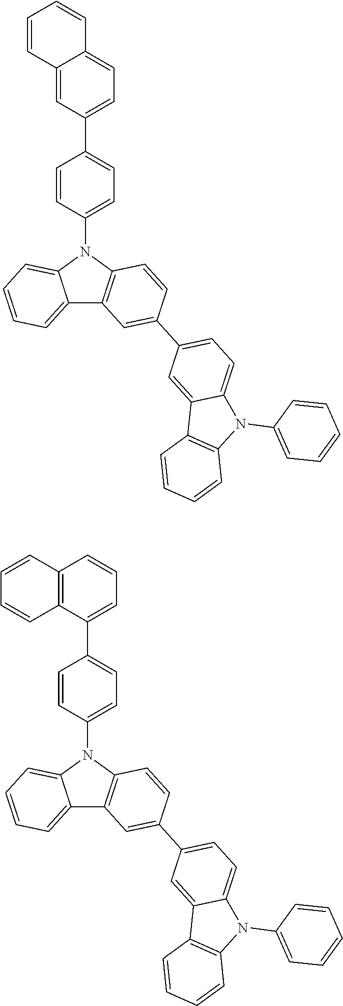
C12=CC=CC=C1N(C1=CC=C(C3=CC=C4C(=C3)C=CC=C4)C=C1)C1=C2C=C(C2=CC=C3C(=C2)C2=C(N3C3=CC=CC=C3)C=CC=C2)C=C1.C12=CC=CC=C1N(C1=CC=C(C3=CC=CC4=C3C=CC=C4)C=C1)C1=C2C=C(C2=CC=C3C(=C2)C2=C(N3C3=CC=CC=C3)C=CC=C2)C=C1
